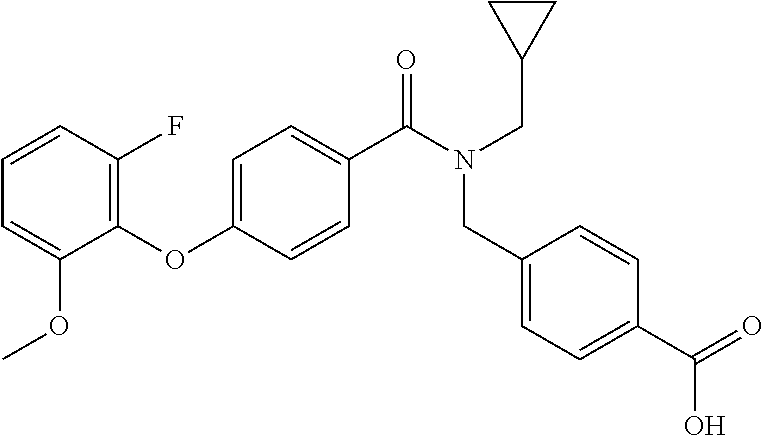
C1=CC(F)=C(OC2=CC=C(C(=O)N(CC3CC3)CC3=CC=C(C(O)=O)C=C3)C=C2)C(OC)=C1
